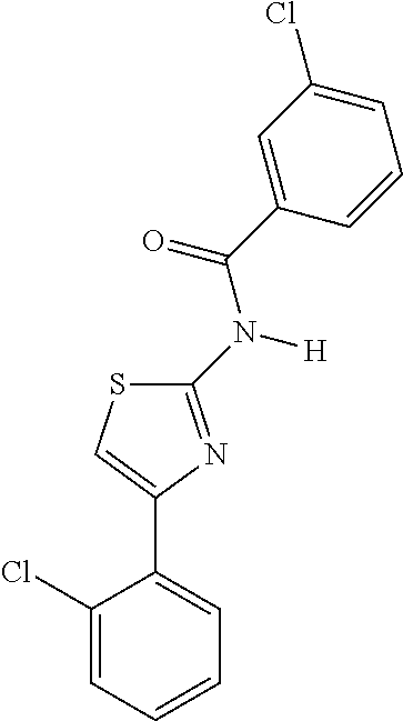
C1(N([H])C(C2=CC(Cl)=CC=C2)=O)=NC(C2=CC=CC=C2Cl)=CS1
